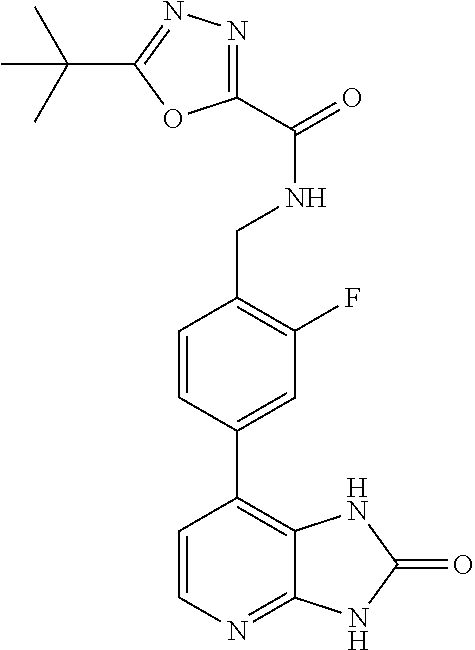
C1=CN=C2C(=C1C1=CC(F)=C(CNC(=O)C3=NN=C(C(C)(C)C)O3)C=C1)NC(=O)N2
